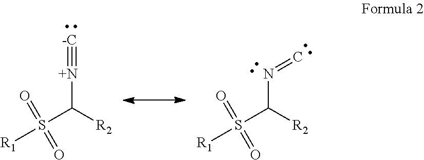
[N+](C([R2])S([R1])(=O)=O)#[-C].N(C([R2])S([R1])(=O)=O)=C
